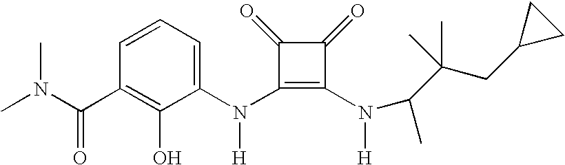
C(C1=C(O)C(N(C2=C(N([H])C(C(CC3CC3)(C)C)C)C(=O)C2=O)[H])=CC=C1)(=O)N(C)C
